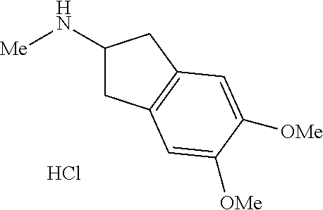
C1(N[Me])CC2=C(C1)C=C([OMe])C([OMe])=C2.Cl
